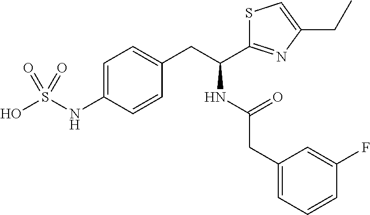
C1=C(NS(O)(=O)=O)C=CC(CC(C2=NC(CC)=CS2)NC(=O)CC2=CC=CC(F)=C2)=C1
